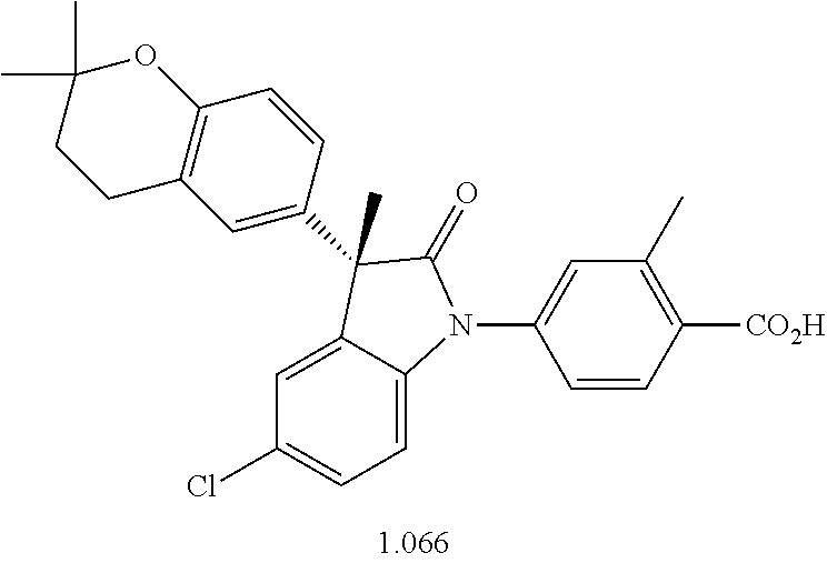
C1=C2C(=CC=C1Cl)N(C1=CC(C)=C([CO2H])C=C1)C(=O)C2(C)C1=CC2=C(C=C1)OC(C)(C)CC2
